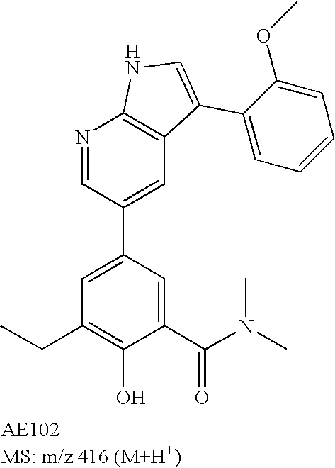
N1=CC(C2=CC(CC)=C(O)C(C(N(C)C)=O)=C2)=CC2=C1NC=C2C1=CC=CC=C1OC
